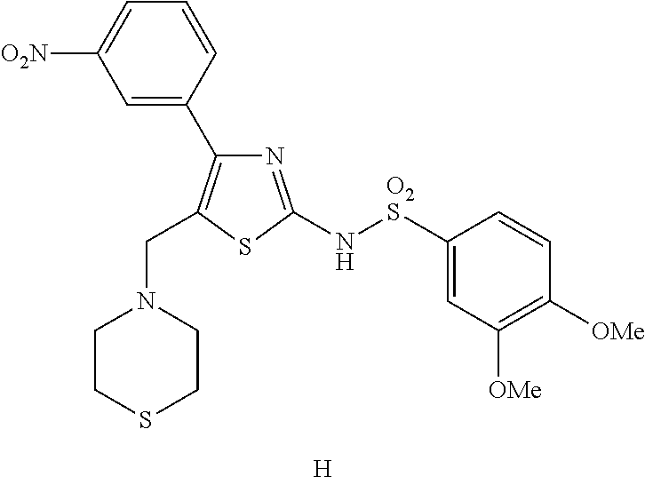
C1=CC(C2=C(CN3CCSCC3)SC(N[O2S]C3=CC([OMe])=C([OMe])C=C3)=N2)=CC([O2N])=C1
